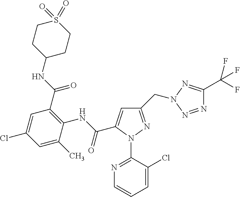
C1=C(C)C(NC(=O)C2=CC(CN3N=C(C(F)(F)F)N=N3)=NN2C2=NC=CC=C2Cl)=C(C(NC2CCS(=O)(=O)CC2)=O)C=C1Cl
